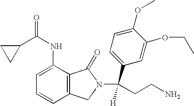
C1=C(NC(=O)C2CC2)C2=C(C=C1)CN(C(C1=CC=C(OC)C(OCC)=C1)([H])CCN)C2=O
